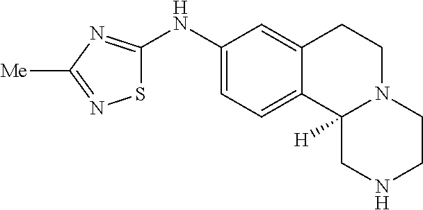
C1(NC2=CC=C3C(=C2)CCN2C3([H])CNCC2)=NC([Me])=NS1
